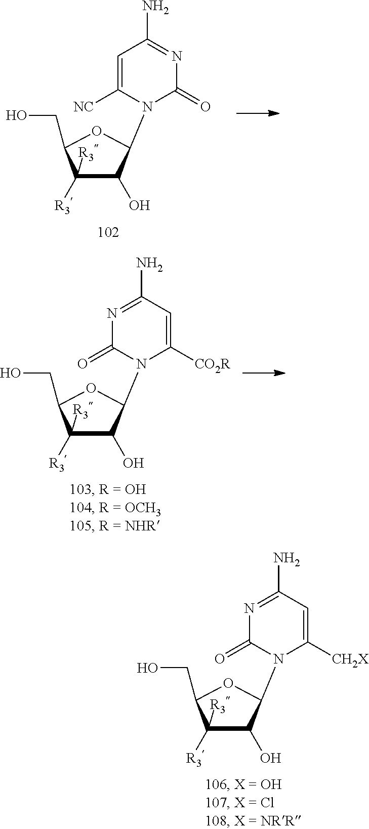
N1=C(N)C=C([CH2X])N(C2C(O)C([R3])([R3])C(CO)O2)C1=O.C1=C([NC])N(C2C(O)C([R3])([R3])C(CO)O2)C(=O)N=C1N.N1=C(N)C=C([CO2R])N(C2C(O)C([R3])([R3])C(CO)O2)C1=O
